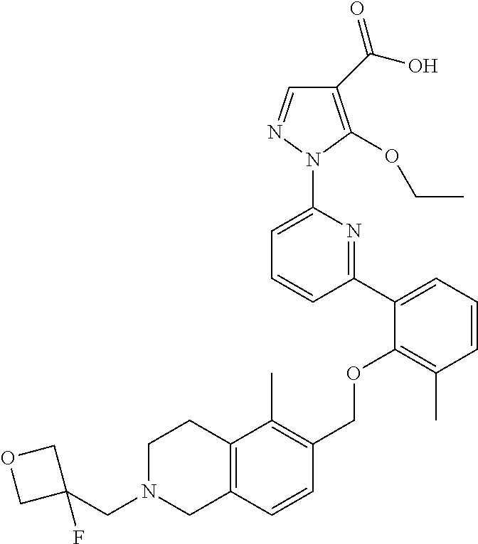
C1(C(O)=O)=C(OCC)N(C2=CC=CC(C3=CC=CC(C)=C3OCC3=C(C)C4=C(C=C3)CN(CC3(F)COC3)CC4)=N2)N=C1
